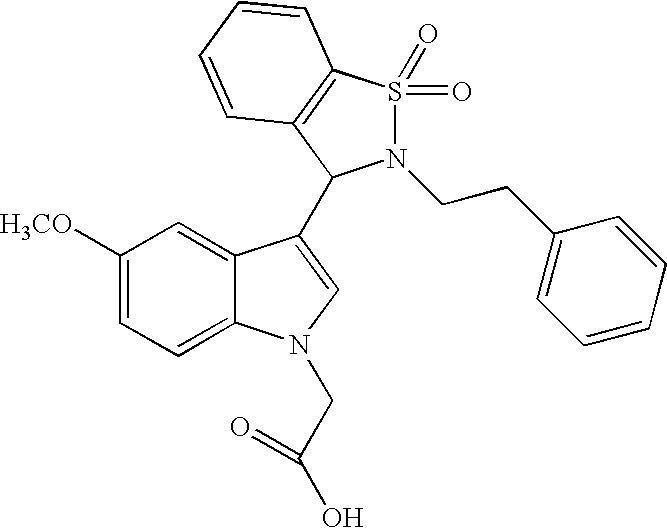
C1([H3CO])=CC=C2C(=C1)C(C1N(CCC3=CC=CC=C3)S(=O)(=O)C3=C1C=CC=C3)=CN2CC(O)=O
